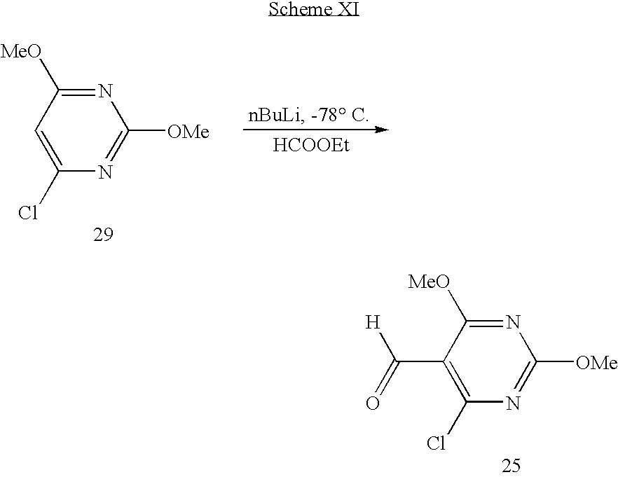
N1=C([MeO])C=C(Cl)N=C1[OMe].[HCOOEt].N1=C([MeO])C(C(=O)[H])=C(Cl)N=C1[OMe]
